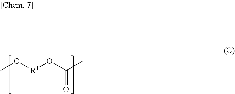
CO[R1]OC(C)=O
